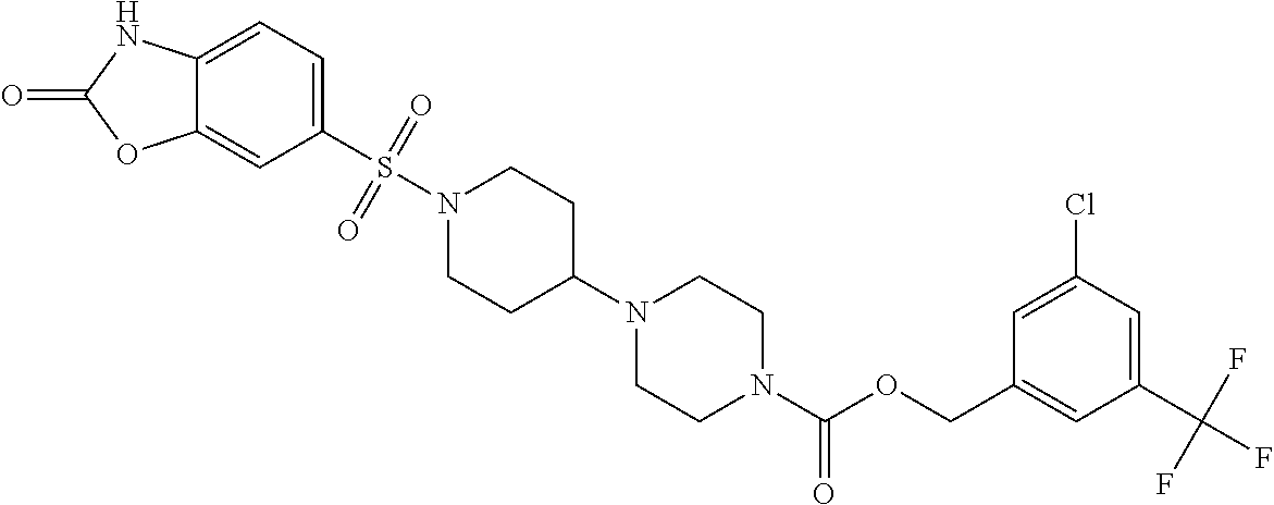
C12=CC=C(S(N3CCC(N4CCN(C(OCC5=CC(C(F)(F)F)=CC(Cl)=C5)=O)CC4)CC3)(=O)=O)C=C1OC(=O)N2
